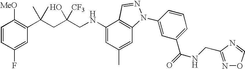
C1=CC(F)=CC(C(CC(CNC2=CC(C)=CC3=C2C=NN3C2=CC(C(=O)NCC3=NOC=N3)=CC=C2)([CF3])O)(C)C)=C1[MeO]
